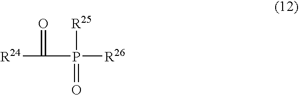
[R24]C(=O)P([R26])([R25])=O
